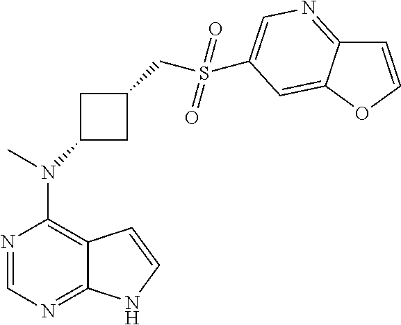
N1=CN=C2C(=C1N(C)C1CC(CS(=O)(=O)C3=CN=C4C=COC4=C3)C1)C=CN2
